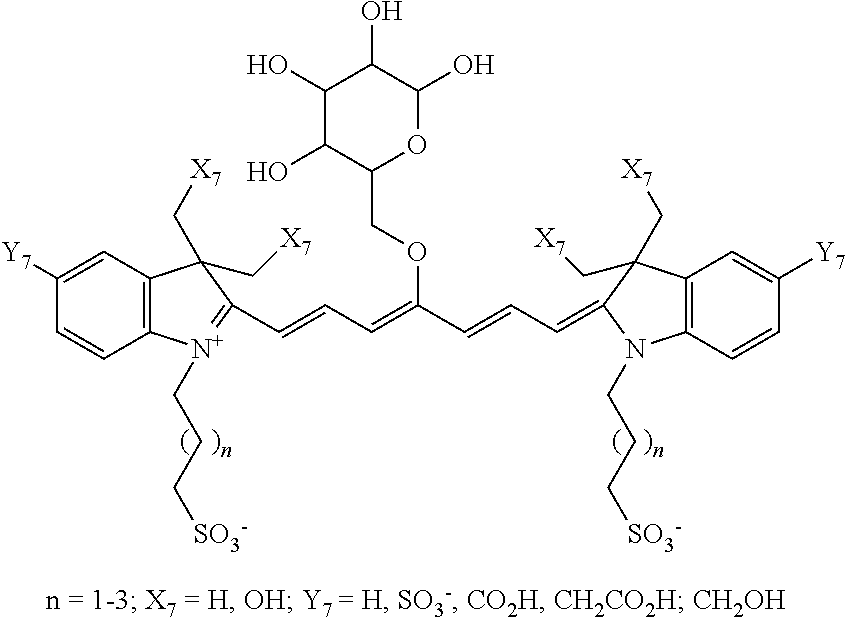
C1(O)C(O)C(COC(C=CC=C2C(C[X7])(C[X7])C3=C(C=CC([Y7])=C3)N2CCC[SO3-])=CC=CC2=[N+](CCC[SO3-])C3=C(C=C([Y7])C=C3)C2(C[X7])C[X7])OC(O)C1O
